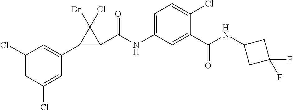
C1(C2C(C(NC3=CC=C(Cl)C(C(NC4CC(F)(F)C4)=O)=C3)=O)C2(Br)Cl)=CC(Cl)=CC(Cl)=C1
